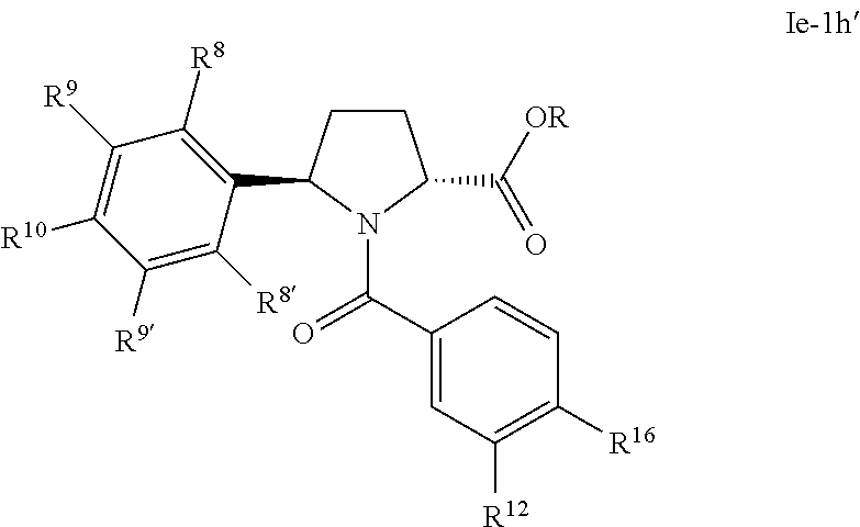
[R16]C1=C([R12])C=C(C(=O)N2C(C(=O)[OR])CCC2C2=C([R8])C([R9])=C([R10])C([R9])=C2[R8])C=C1
